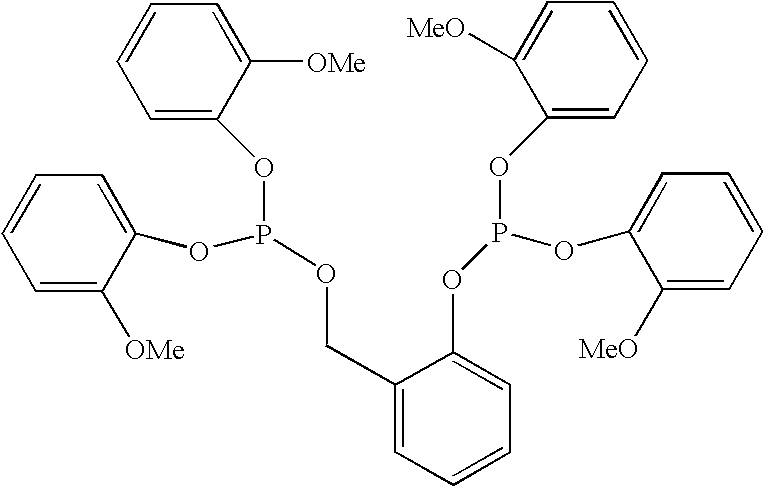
C1=CC=C(OP(OC2=CC=CC=C2[MeO])OC2=CC=CC=C2[MeO])C(COP(OC2=CC=CC=C2[OMe])OC2=CC=CC=C2[OMe])=C1
